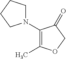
C1N(C2=C(C)OCC2=O)CCC1
